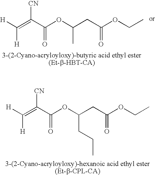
C([H])(=C(C(=O)OC(C)CC(=O)OCC)[CN])[H].C([H])(=C(C(=O)OC(CCC)CC(=O)OCC)[CN])[H]
